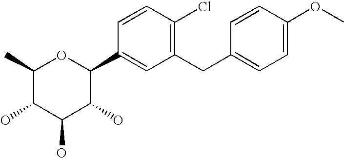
C1(C)C(O)C(O)C(O)C(C2=CC(CC3=CC=C(OC)C=C3)=C(Cl)C=C2)O1
